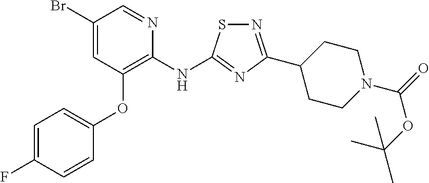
BrC1=CC(OC2=CC=C(F)C=C2)=C(NC2=NC(C3CCN(C(OC(C)(C)C)=O)CC3)=NS2)N=C1
